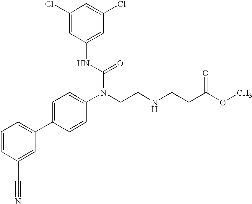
C1=CC(C#N)=CC(C2=CC=C(N(CCNCCC(OC)=O)C(=O)NC3=CC(Cl)=CC(Cl)=C3)C=C2)=C1
